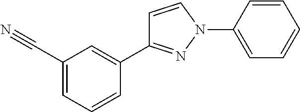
C1=CC(N2N=C(C3=CC(C#N)=CC=C3)C=C2)=CC=C1
